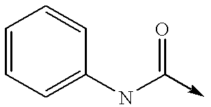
C1=CC=C(NC(->C)=O)C=C1
